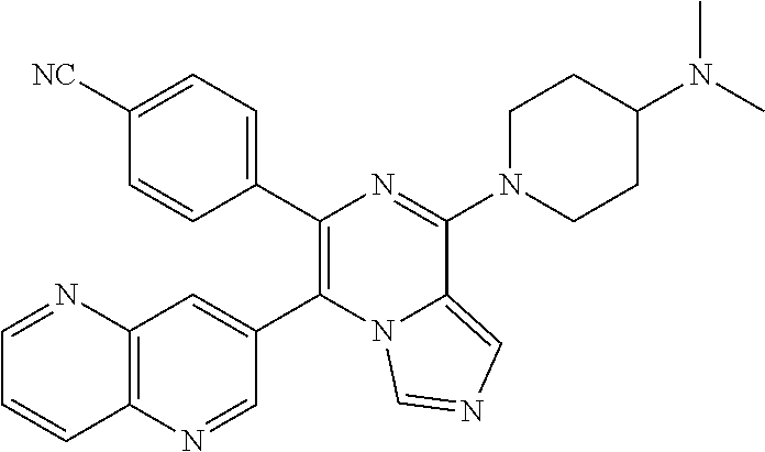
C1=NC2=C(C=C1)N=CC(C1=C(C3=CC=C([NC])C=C3)N=C(N3CCC(N(C)C)CC3)C3=CN=CN13)=C2
